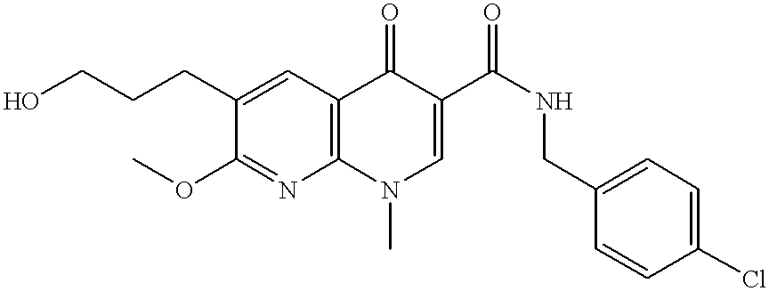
OCCCC1=CC2=C(N=C1OC)N(C)C=C(C(NCC1=CC=C(Cl)C=C1)=O)C2=O
